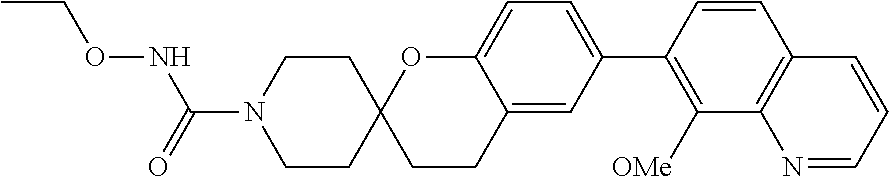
C1=CC(C2=CC=C3C(=C2)CCC2(O3)CCN(C(=O)NOCC)CC2)=C([OMe])C2=C1C=CC=N2
